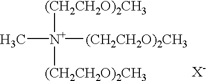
[(CH2CH2O)2CH3][N+]([(CH2CH2O)2CH3])([(CH2CH2O)2CH3])C.[X-]
